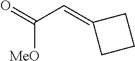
C(C=C1CCC1)(=O)[MeO]
